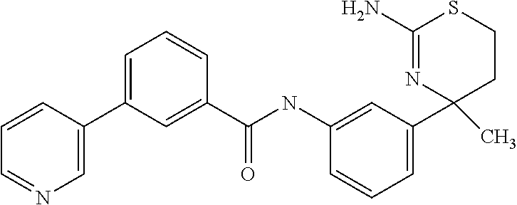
C1(NC(=O)C2=CC(C3=CN=CC=C3)=CC=C2)=CC(C2(C)CCSC(N)=N2)=CC=C1
